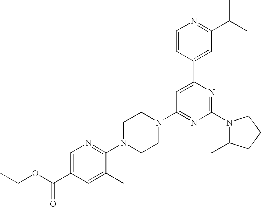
CCOC(C1=CN=C(N2CCN(C3=NC(N4C(C)CCC4)=NC(C4=CC(C(C)C)=NC=C4)=C3)CC2)C(C)=C1)=O
